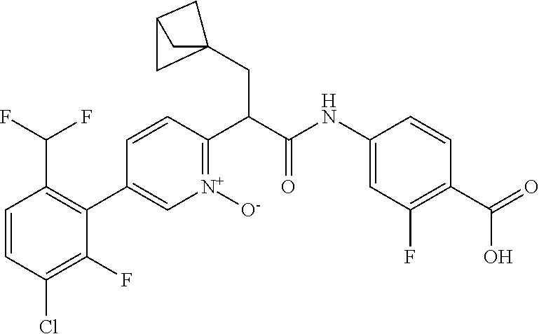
C1=CC(Cl)=C(F)C(C2=C[N+]([O-])=C(C(CC34CC(C3)C4)C(=O)NC3=CC(F)=C(C(O)=O)C=C3)C=C2)=C1C(F)F
